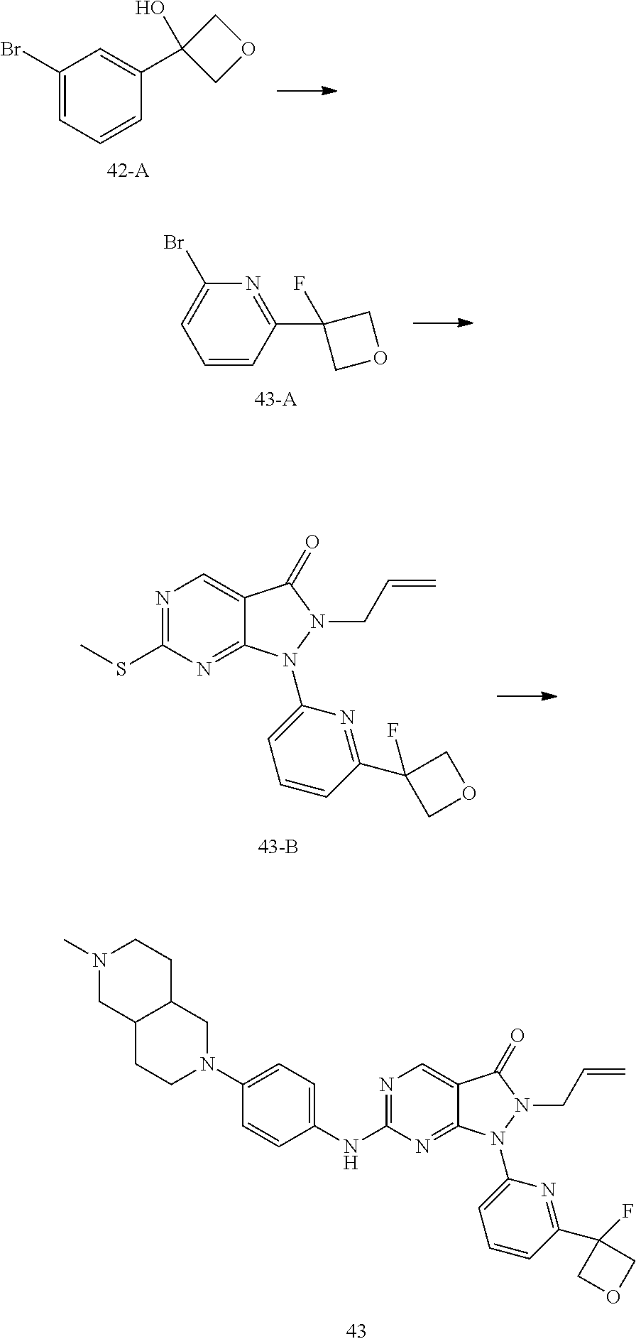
N1=C(NC2=CC=C(N3CC4C(CC3)CN(C)CC4)C=C2)N=C2C(=C1)C(=O)N(CC=C)N2C1=CC=CC(C2(F)COC2)=N1.N1=C(SC)N=C2C(=C1)C(=O)N(CC=C)N2C1=CC=CC(C2(F)COC2)=N1.C1(Br)=CC=CC(C2(O)COC2)=C1.C1=CC(C2(F)COC2)=NC(Br)=C1
